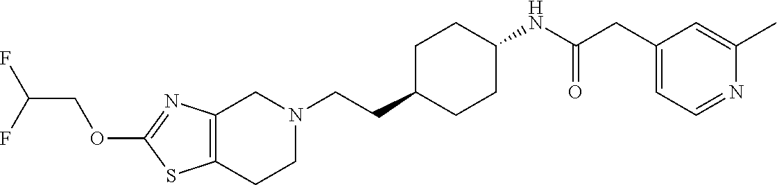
C12=C(CCN(CCC3CCC(NC(CC4=CC=NC(C)=C4)=O)CC3)C1)SC(OCC(F)F)=N2
